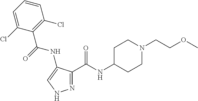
N1=C(C(NC2CCN(CCOC)CC2)=O)C(NC(=O)C2=C(Cl)C=CC=C2Cl)=CN1
